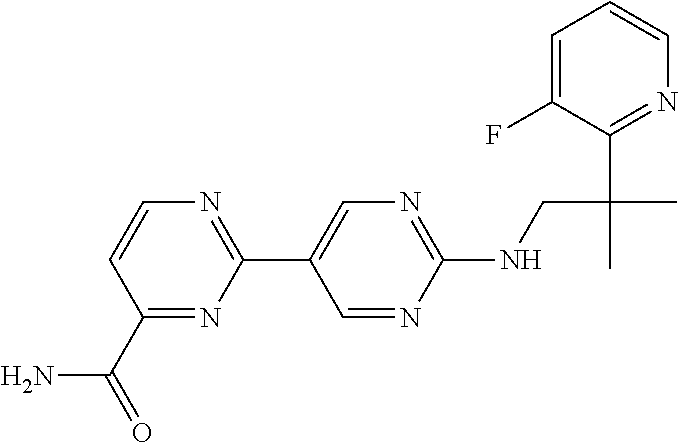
C1(NCC(C2=NC=CC=C2F)(C)C)=NC=C(C2=NC=CC(C(N)=O)=N2)C=N1
